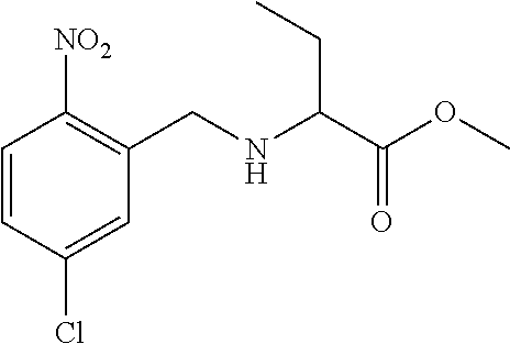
C1=CC(Cl)=CC(CNC(C(OC)=O)CC)=C1[NO2]
